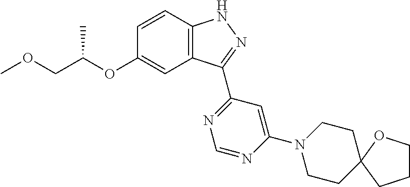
C12=C(C=CC(OC(COC)C)=C1)NN=C2C1=NC=NC(N2CCC3(CC2)OCCC3)=C1
